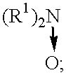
[(R1)2N]->O
